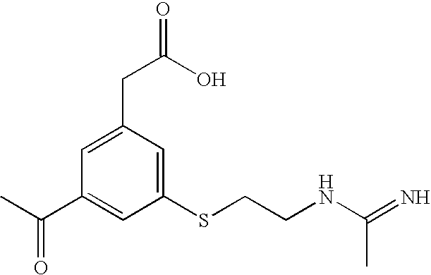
CC(C1=CC(SCCNC(=N)C)=CC(CC(O)=O)=C1)=O
